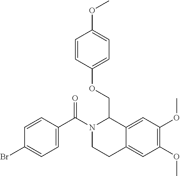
C1=CC(C(N2CCC3=CC(OC)=C(OC)C=C3C2COC2=CC=C(OC)C=C2)=O)=CC=C1Br
